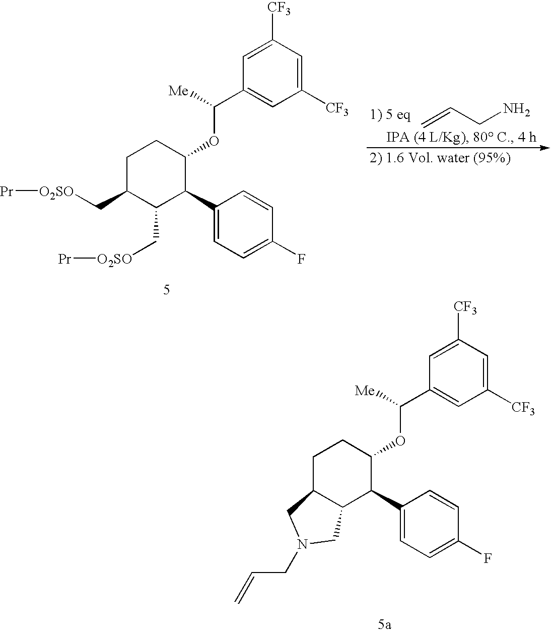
C=CCN.C1([CF3])=CC([CF3])=CC(C(OC2CCC(C[O2SO][Pr])C(C[O2SO][Pr])C2C2=CC=C(F)C=C2)[Me])=C1.C1([CF3])=CC([CF3])=CC(C(OC2CCC3C(C2C2=CC=C(F)C=C2)CN(CC=C)C3)[Me])=C1
